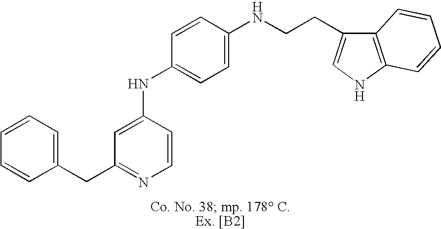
C1=C(NC2=CC=C(NCCC3=CNC4=C3C=CC=C4)C=C2)C=CN=C1CC1=CC=CC=C1
